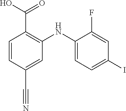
C1=C(NC2=C(C(O)=O)C=CC(C#N)=C2)C(F)=CC(I)=C1
